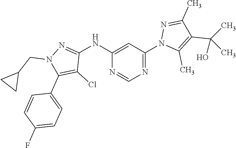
C1(NC2=NN(CC3CC3)C(C3=CC=C(F)C=C3)=C2Cl)=CC(N2C(C)=C(C(C)(O)C)C(C)=N2)=NC=N1
